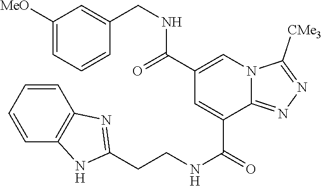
C1=CC=CC2=C1N=C(CCNC(=O)C1=CC(C(NCC3=CC([MeO])=CC=C3)=O)=CN3C1=NN=C3[CMe3])N2
